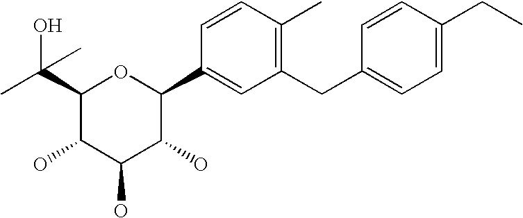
C1(C(O)(C)C)C(O)C(O)C(O)C(C2=CC(CC3=CC=C(CC)C=C3)=C(C)C=C2)O1
